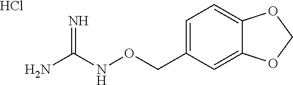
C(ONC(N)=N)C1=CC=C2C(=C1)OCO2.Cl
